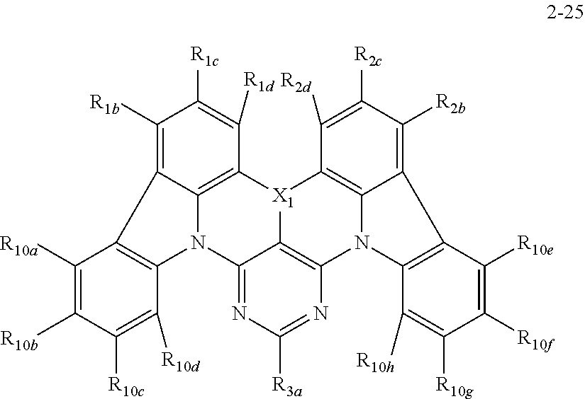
C12=C3C(=NC([R3a])=N1)N1C4=C([X1]3C3=C5N2C2=C(C5=C([R2b])C([R2c])=C3[R2d])C([R10e])=C([R10f])C([R10g])=C2[R10h])C([R1d])=C([R1c])C([R1b])=C4C2=C1C([R10d])=C([R10c])C([R10b])=C2[R10a]
